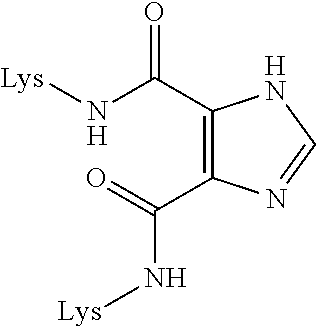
C1(C(N[Lys])=O)=C(C(=O)N[Lys])N=CN1
